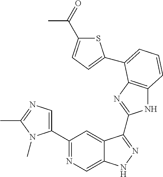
C1(C2=NC=C3C(=C2)C(C2=NC4=C(N2)C=CC=C4C2=CC=C(C(=O)C)S2)=NN3)=CN=C(C)N1C
